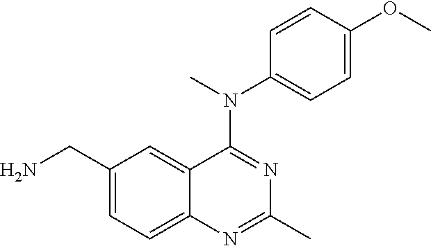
C1(CN)=CC=C2C(=C1)C(N(C)C1=CC=C(OC)C=C1)=NC(C)=N2
